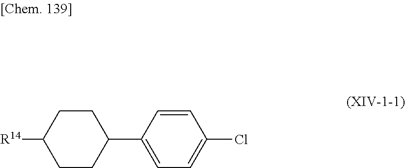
C1CC(C2=CC=C(Cl)C=C2)CCC1[R14]
